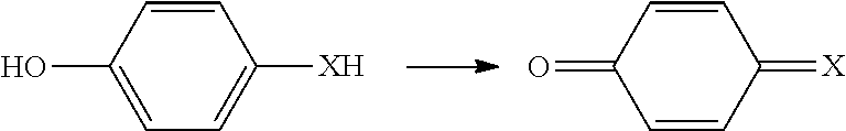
C1=CC(O)=CC=C1[XH].C1=CC(=O)C=CC1=[X]
